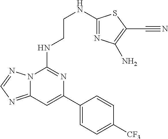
C12=NC=NN1C(NCCNC1=NC(N)=C(C#N)S1)=NC(C1=CC=C([CF3])C=C1)=C2
